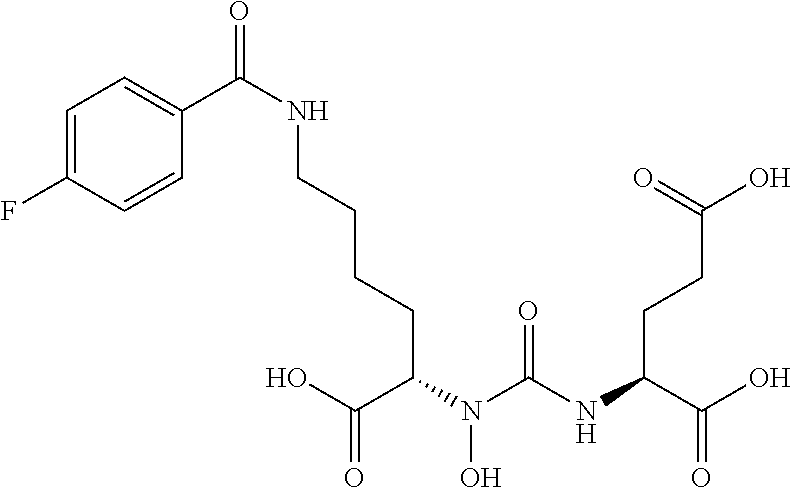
C(CC(C(O)=O)N(C(NC(C(O)=O)CCC(O)=O)=O)O)CCNC(=O)C1=CC=C(F)C=C1
